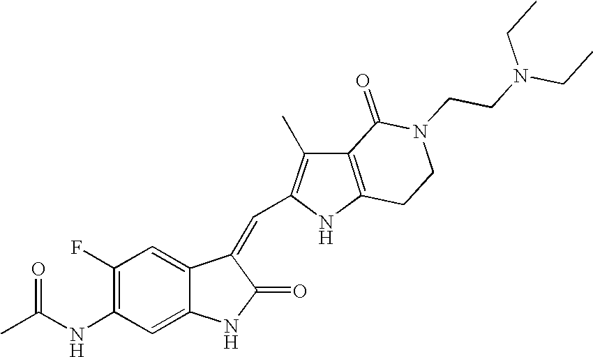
C1(F)=C(NC(C)=O)C=C2C(=C1)C(=CC1=C(C)C3=C(N1)CCN(CCN(CC)CC)C3=O)C(=O)N2
